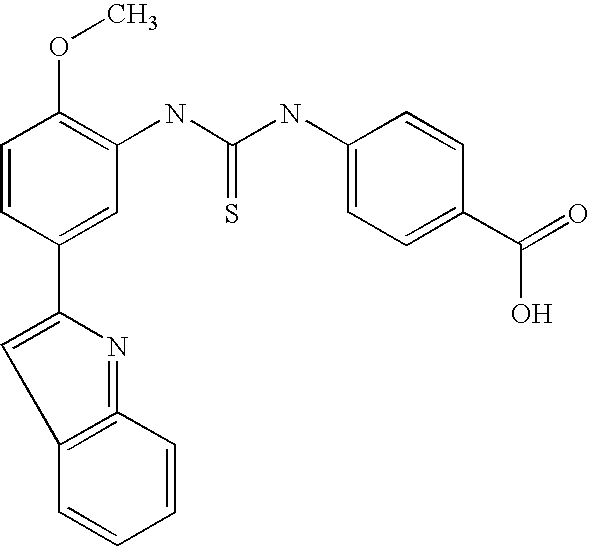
C1=CC(C2=CC3=C(=N2)C=CC=C3)=CC(NC(NC2=CC=C(C(=O)O)C=C2)=S)=C1OC
